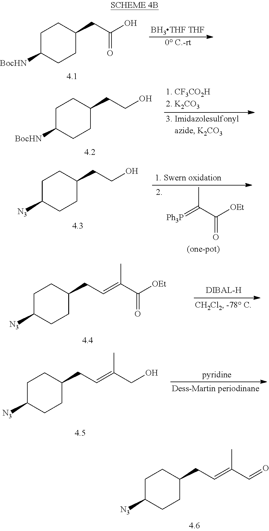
C1C([N3])CCC(CC=C(C=O)C)C1.C1C([BocHN])CCC(CC(O)=O)C1.[BH3THF THF].[0 C.-rt].C1C([BocHN])CCC(CCO)C1.C(=[Ph3P])(C([OEt])=O)C.C1C([N3])CCC(CCO)C1.C1C([N3])CCC(CC=C(C([OEt])=O)C)C1.C1C([N3])CCC(CC=C(CO)C)C1
